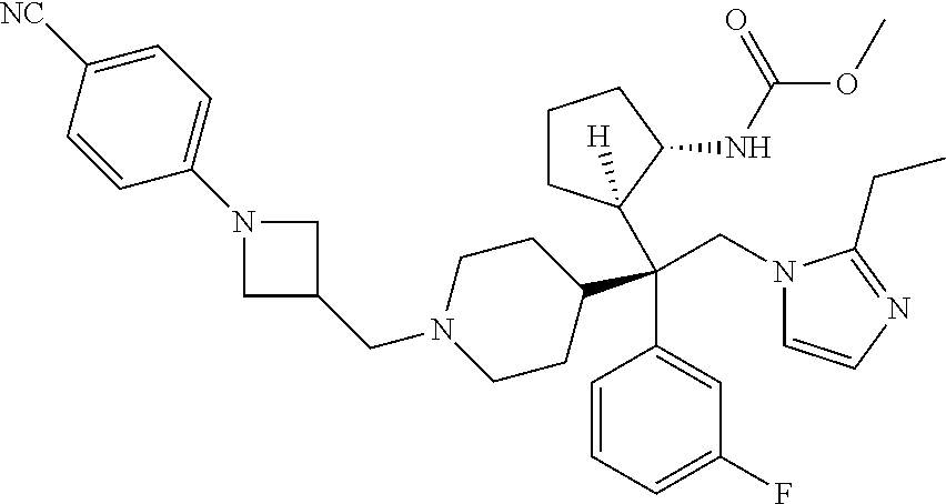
C1=CC=C(F)C=C1C(CN1C=CN=C1CC)(C1([H])CCCC1NC(OC)=O)C1CCN(CC2CN(C3=CC=C([NC])C=C3)C2)CC1
